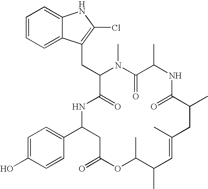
C1=C(O)C=CC(C2CC(=O)OC(C)C(C)C=C(C)CC(C)C(=O)NC(C)C(=O)N(C)C(CC3=C(Cl)NC4=CC=CC=C43)C(=O)N2)=C1
